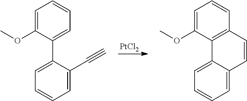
[PtCl2].C1=C(OC)C(C2=CC=CC=C2C#C)=CC=C1.C1=C(OC)C2=C(C=C1)C=CC1=CC=CC=C21
